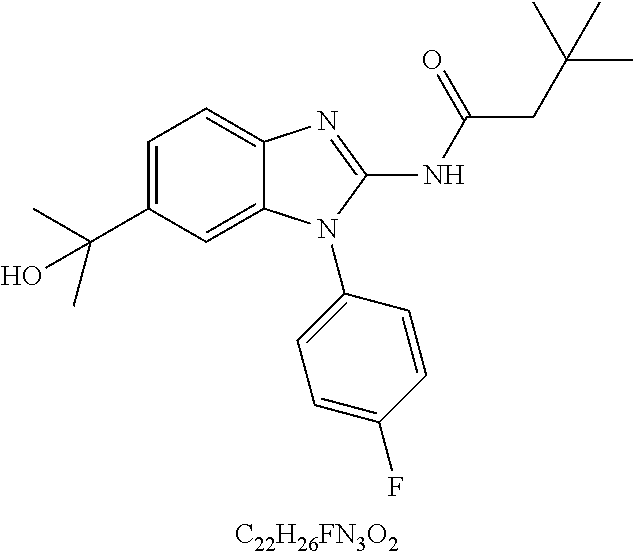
C1=C(C(C)(O)C)C=C2C(=C1)N=C(NC(=O)CC(C)(C)C)N2C1=CC=C(F)C=C1.[C22H26FN3O2]
